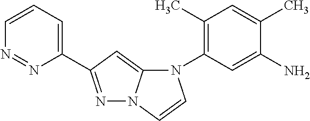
C1=CC=C(C2=NN3C(=C2)N(C2=C(C)C=C(C)C(N)=C2)C=C3)N=N1
